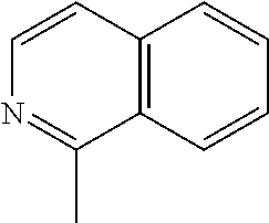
C12=C(C=CC=C1)C(C)=NC=C2
